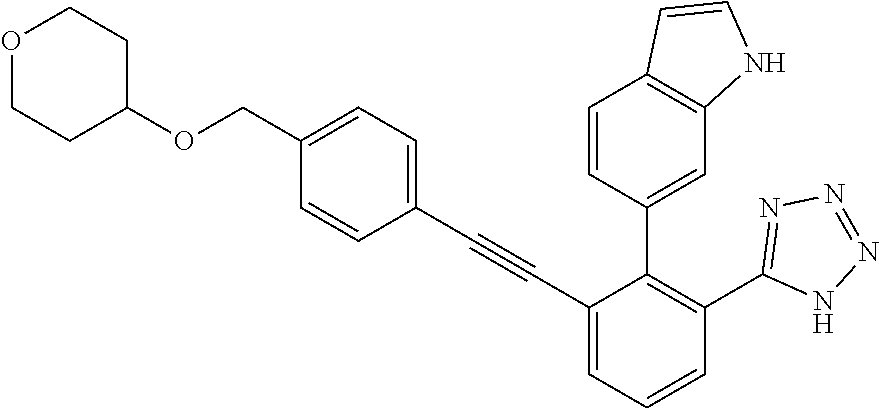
C1(C#CC2=CC=C(COC3CCOCC3)C=C2)=CC=CC(C2=NN=NN2)=C1C1=CC2=C(C=C1)C=CN2
